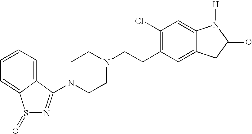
C1=CC=C2C(N3CCN(CCC4=C(Cl)C=C5C(=C4)CC(=O)N5[H])CC3)=NS(=O)C2=C1
